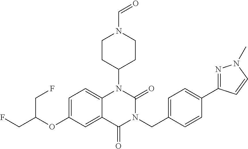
C1=C(OC(CF)CF)C=C2C(=C1)N(C1CCN(C=O)CC1)C(=O)N(CC1=CC=C(C3=NN(C)C=C3)C=C1)C2=O
